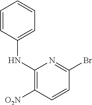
C1(NC2=CC=CC=C2)=C([O2N])C=CC(Br)=N1
